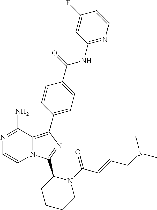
N12C(=C(C3=CC=C(C(NC4=NC=CC(F)=C4)=O)C=C3)N=C1C1CCCCN1C(C=CCN(C)C)=O)C(N)=NC=C2
